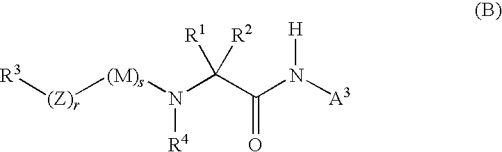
[R3][(Z)r][(M)s]N(C(C(N([A3])[H])=O)([R1])[R2])[R4]
